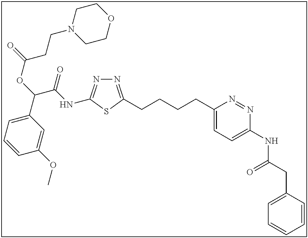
N1=C(CCCCC2=CC=C(NC(CC3=CC=CC=C3)=O)N=N2)SC(NC(C(OC(=O)CCN2CCOCC2)C2=CC=CC(OC)=C2)=O)=N1
